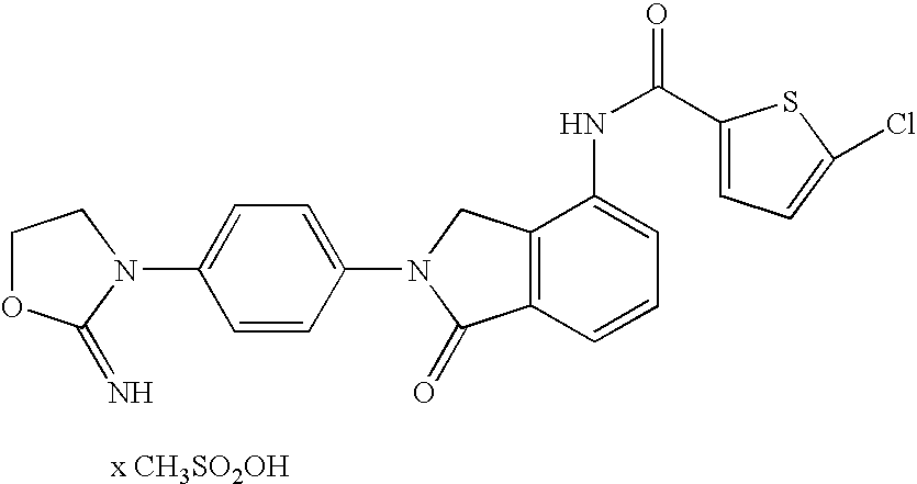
C1=CC(N2C(=O)C3=C(C2)C(NC(C2=CC=C(Cl)S2)=O)=CC=C3)=CC=C1N1CCOC1=N
